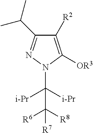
C1([R2])=C([OR3])N(C([i-Pr])([i-Pr])C([R8])([R6])[R7])N=C1C(C)C
